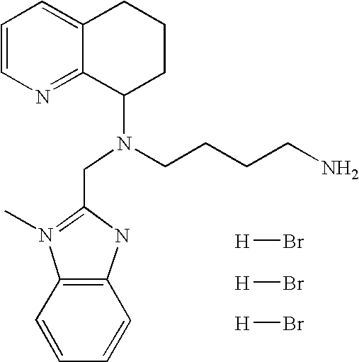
C1=CN=C2C(=C1)CCCC2N(CCCCN)CC1=N(C)C2=C(N1)C=CC=C2.[H]Br.[H]Br.[H]Br
